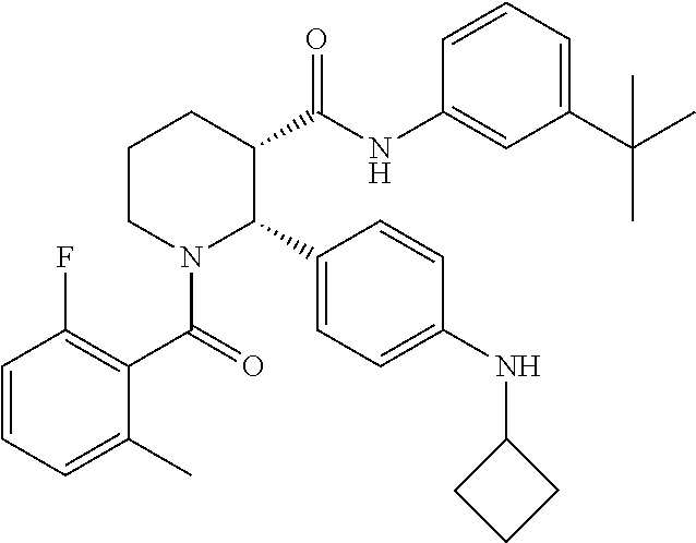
C1=CC=C(C)C(C(=O)N2C(C3=CC=C(NC4CCC4)C=C3)C(C(NC3=CC(C(C)(C)C)=CC=C3)=O)CCC2)=C1F
